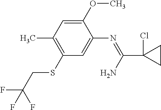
C1(OC)=CC(C)=C(SCC(F)(F)F)C=C1N=C(C1(Cl)CC1)N
